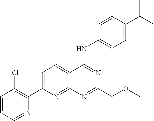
C1=CC=NC(C2=CC=C3C(=N2)N=C(COC)N=C3NC2=CC=C(C(C)C)C=C2)=C1Cl
